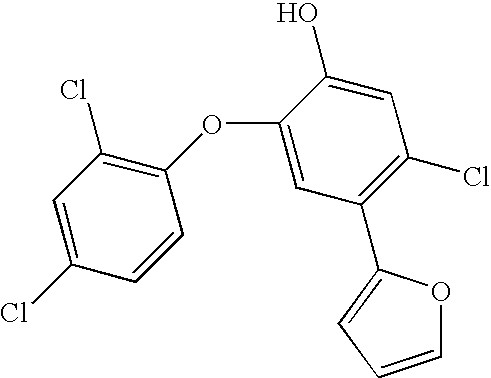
C1=C(Cl)C=CC(OC2=CC(C3=CC=CO3)=C(Cl)C=C2O)=C1Cl
